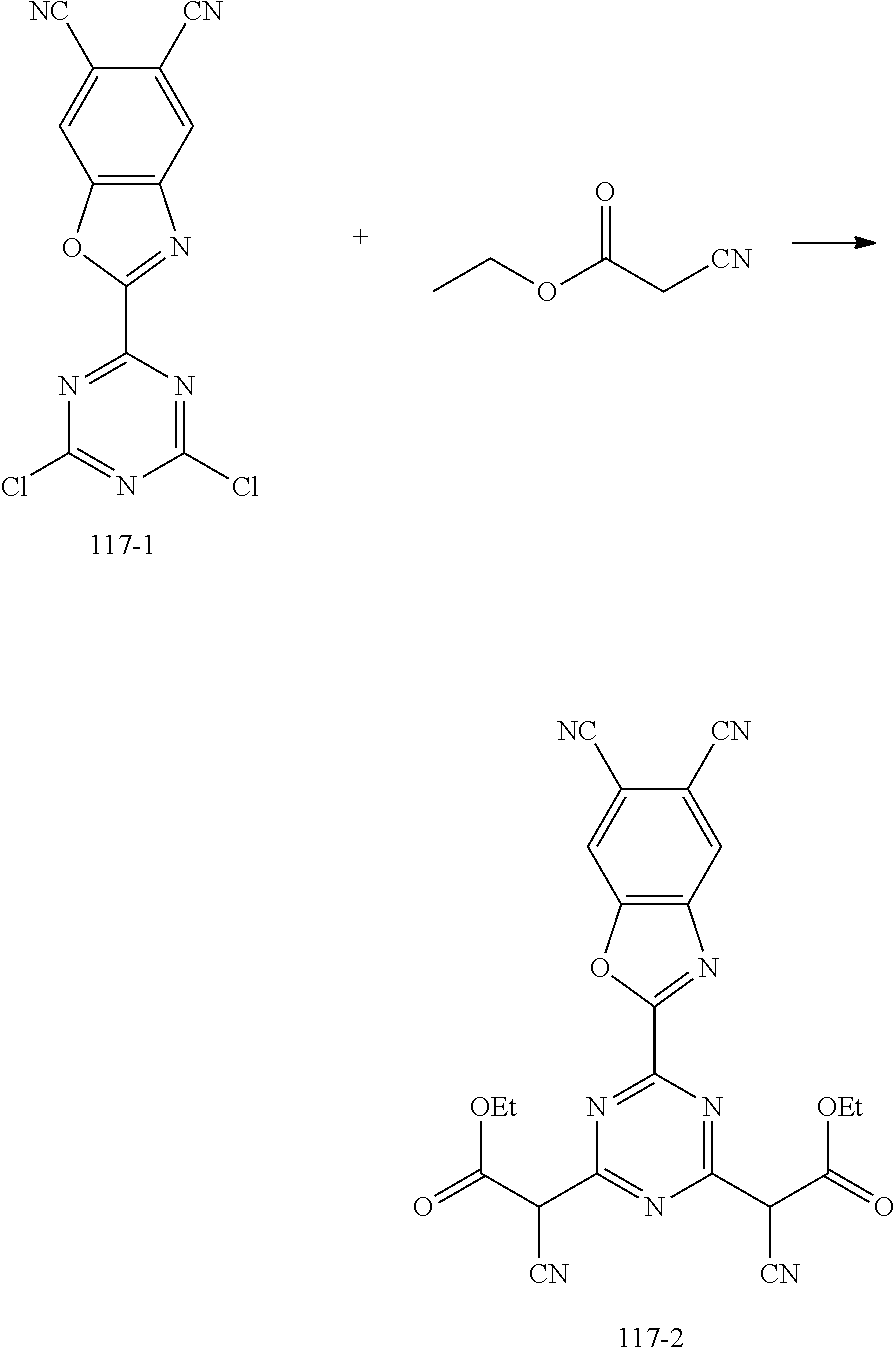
N1=C(C(C(=O)[OEt])[CN])N=C(C(C(=O)[OEt])[CN])N=C1C1=NC2=C(O1)C=C([NC])C([CN])=C2.N1=C(Cl)N=C(Cl)N=C1C1=NC2=C(O1)C=C([NC])C([CN])=C2.CCOC(C[CN])=O
